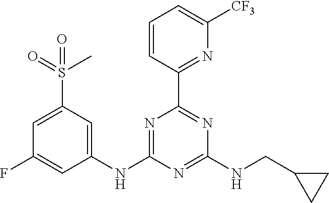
C1=CC(C2=NC(NCC3CC3)=NC(NC3=CC(S(=O)(C)=O)=CC(F)=C3)=N2)=NC([CF3])=C1
